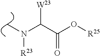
C(C(O[R25])=O)(N(C)[R23])[W23]
